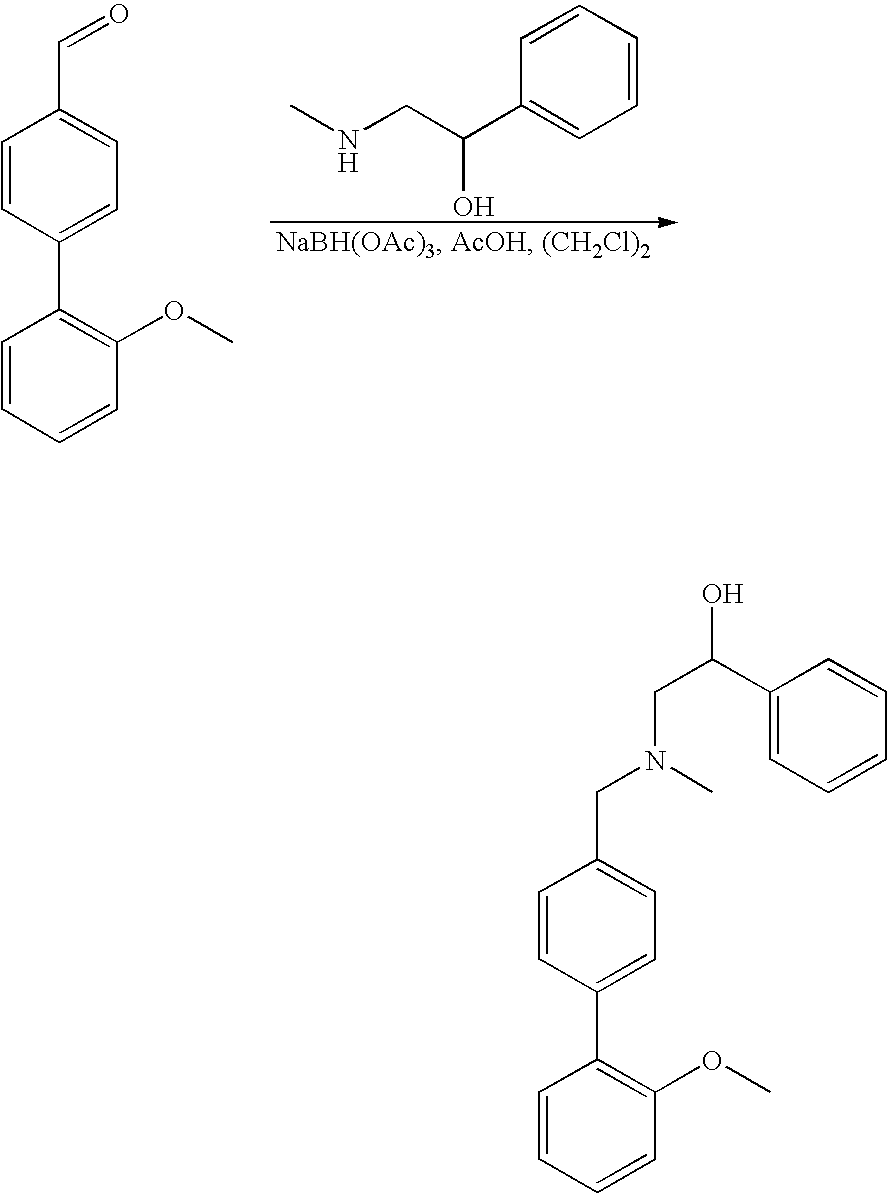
C1=CC=CC(OC)=C1C1=CC=C(C=O)C=C1.C1=CC=CC=C1C(CNC)O.C1=CC=CC(OC)=C1C1=CC=C(CN(CC(O)C2=CC=CC=C2)C)C=C1
